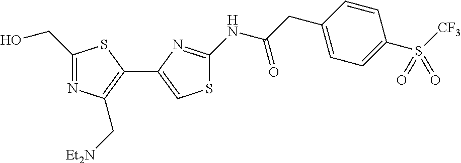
C1(CO)=NC(C[Et2N])=C(C2=CSC(NC(CC3=CC=C(S([CF3])(=O)=O)C=C3)=O)=N2)S1
